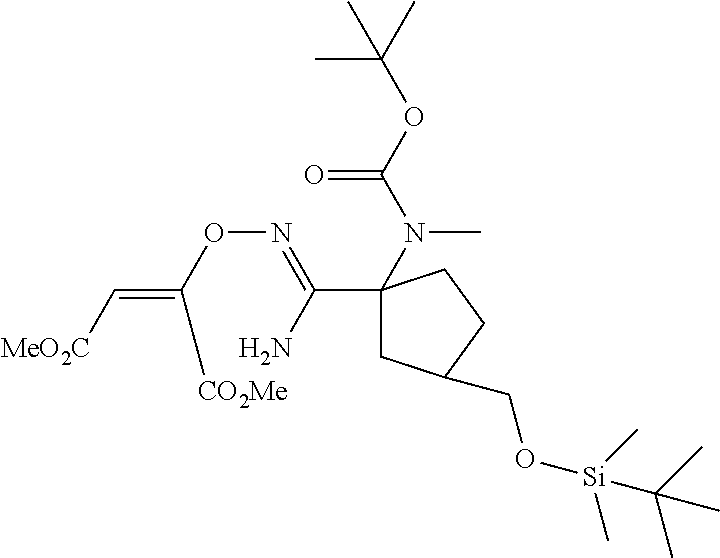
N(OC([CO2Me])=C[MeO2C])=C(N)C1(N(C(OC(C)(C)C)=O)C)CC(CO[Si](C(C)(C)C)(C)C)CC1
